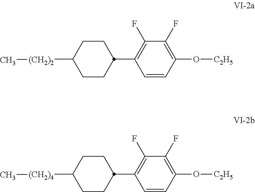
C1CC(C2=C(F)C(F)=C(O[C2H5])C=C2)CCC1[(CH2)2]C.C1CC(C2=C(F)C(F)=C(O[C2H5])C=C2)CCC1[(CH2)4]C
